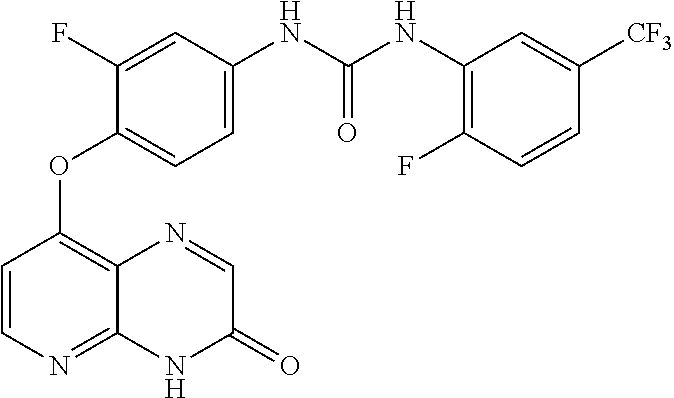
C1=CN=C2C(=C1OC1=CC=C(NC(=O)NC3=C(F)C=CC([CF3])=C3)C=C1F)N=CC(=O)N2
